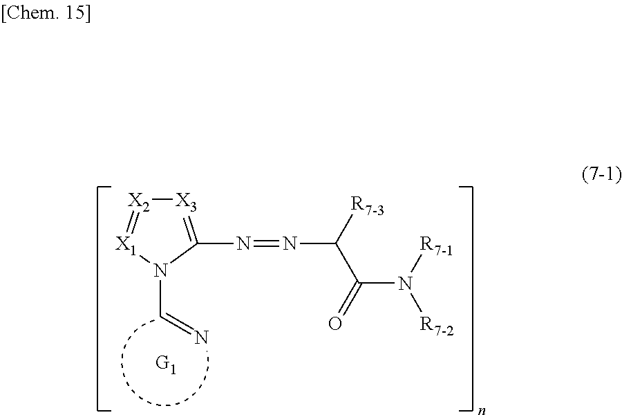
[X3]1=C(N=NC(C(=O)N([R7-2])[R7-1])[R7-3])N(C=N)[X1]=[X2]1
